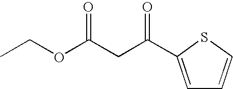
C1=C(C(CC(OCC)=O)=O)SC=C1
